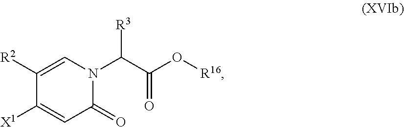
[R3]C(N1C=C([R2])C([X1])=CC1=O)C(O[R16])=O
